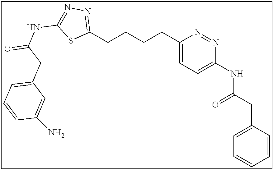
C(CCCC1=CC=C(NC(CC2=CC=CC=C2)=O)N=N1)C1=NN=C(NC(=O)CC2=CC=CC(N)=C2)S1
